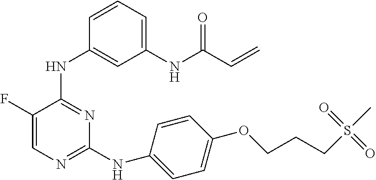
N(C1=NC=C(F)C(NC2=CC(NC(C=C)=O)=CC=C2)=N1)C1=CC=C(OCCCS(C)(=O)=O)C=C1
